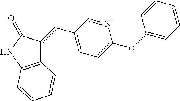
C12=C(NC(=O)C1=CC1=CC=C(OC3=CC=CC=C3)N=C1)C=CC=C2
